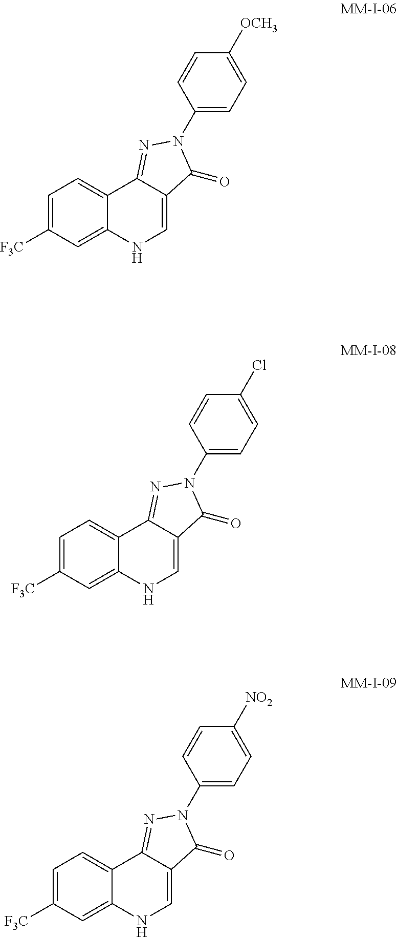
C1=C([F3C])C=C2C(=C1)C1=NN(C3=CC=C([OCH3])C=C3)C(=O)C1=CN2.C1=C([F3C])C=C2C(=C1)C1=NN(C3=CC=C(Cl)C=C3)C(=O)C1=CN2.C1=C([F3C])C=C2C(=C1)C1=NN(C3=CC=C([NO2])C=C3)C(=O)C1=CN2
